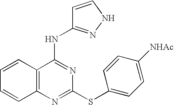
C1=CC2=C(C=C1)N=C(SC1=CC=C([NHAc])C=C1)N=C2NC1=NNC=C1
